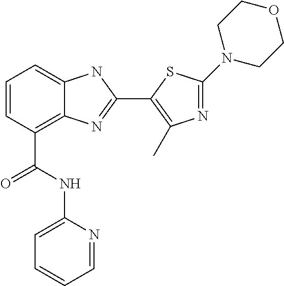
C1=CC(C(NC2=CC=CC=N2)=O)=C2C(=C1)NC(C1=C(C)N=C(N3CCOCC3)S1)=N2
